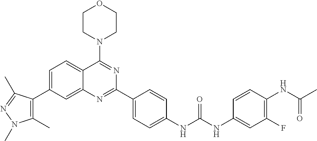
C1=C(C2=C(C)N(C)N=C2C)C=C2C(=C1)C(N1CCOCC1)=NC(C1=CC=C(NC(NC3=CC(F)=C(NC(C)=O)C=C3)=O)C=C1)=N2
